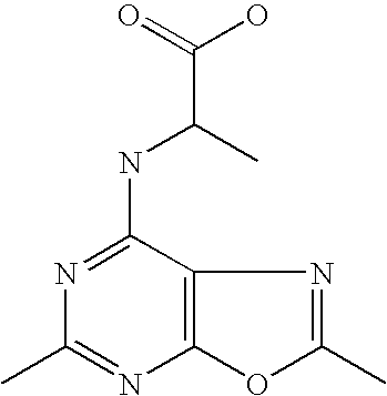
C1(C)=NC2=C(C(NC(C)C(=O)O)=N1)N=C(C)O2
